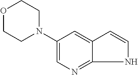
C1(N2CCOCC2)=CN=C2NC=CC2=C1
